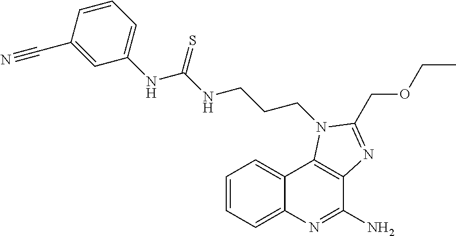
C1=CC=C2C(=C1)C1=C(C(N)=N2)N=C(COCC)N1CCCNC(NC1=CC=CC(C#N)=C1)=S
